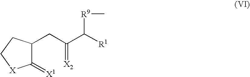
C1(CC(C([R1])[R9]C)=[X2])C(=[X1])[X]CC1
